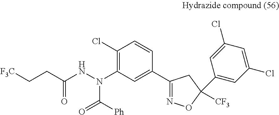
C1(Cl)=C(N(NC(CC[F3C])=O)C([Ph])=O)C=C(C2=NOC([CF3])(C3=CC(Cl)=CC(Cl)=C3)C2)C=C1
